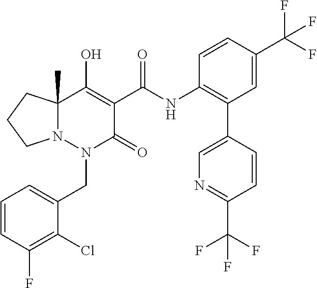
C1=CC(F)=C(Cl)C(CN2C(=O)C(C(=O)NC3=C(C4=CN=C(C(F)(F)F)C=C4)C=C(C(F)(F)F)C=C3)=C(O)C3(C)N2CCC3)=C1
